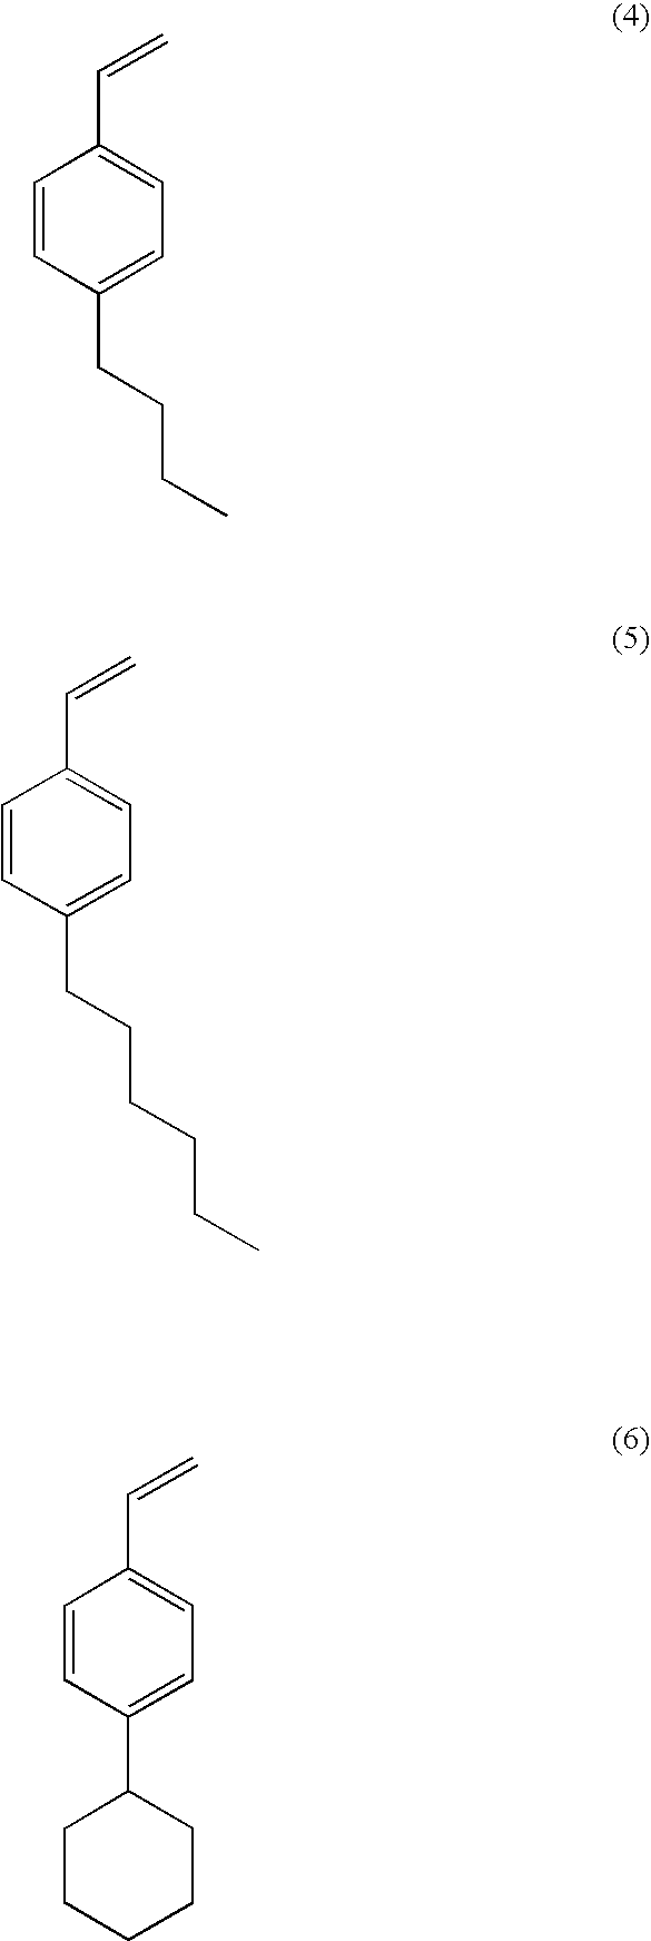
C1=CC(CCCC)=CC=C1C=C.C1=CC(CCCCCC)=CC=C1C=C.C1=CC(C2CCCCC2)=CC=C1C=C
